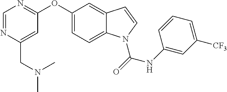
C(C1=CC(OC2=CC=C3C(=C2)C=CN3C(=O)NC2=CC([CF3])=CC=C2)=NC=N1)N(C)C
